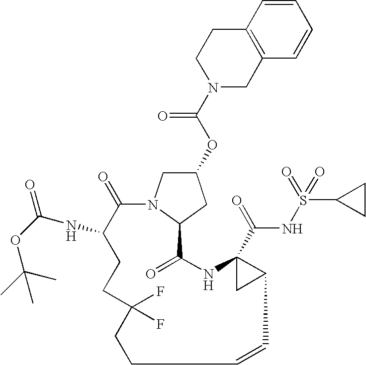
C1(=O)C(NC(=O)OC(C)(C)C)CCC(F)(F)CCC=CC2C(C(=O)NS(=O)(=O)C3CC3)(NC(=O)C3N1CC(OC(N1CC4=C(CC1)C=CC=C4)=O)C3)C2
